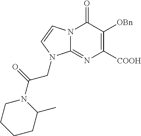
N12C(=NC([COOH])=C([OBn])C1=O)N(CC(=O)N1CCCCC1C)C=C2
